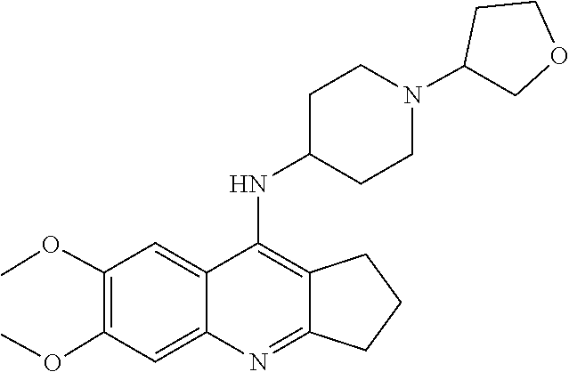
C1C2=NC3=CC(OC)=C(OC)C=C3C(NC3CCN(C4COCC4)CC3)=C2CC1
